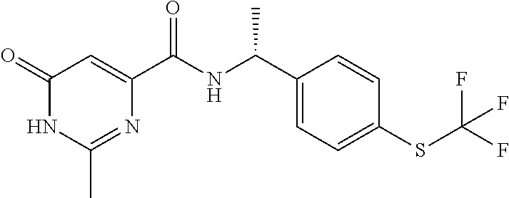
C1(C)=NC(C(NC(C2=CC=C(SC(F)(F)F)C=C2)C)=O)=CC(=O)N1
